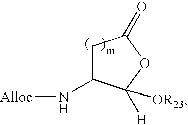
C1C(N[Alloc])C([H])([OR23])OC1=O
